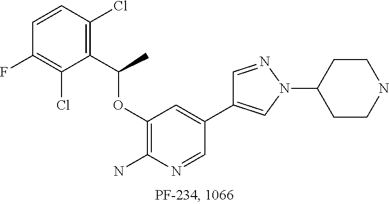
C1=CC(Cl)=C(C(C)OC2=C(N)N=CC(C3=CN(C4CCNCC4)N=C3)=C2)C(Cl)=C1F
